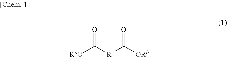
O=C([RaO])[R1]C(=O)[ORb]
